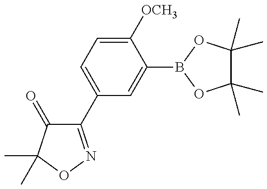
C1(C2=CC=C([OCH3])C(B3OC(C)(C)C(C)(C)O3)=C2)=NOC(C)(C)C1=O
